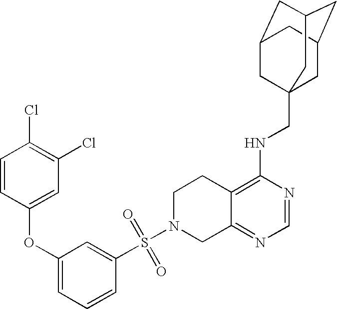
S(N1CC2=NC=NC(NCC34CC5CC(CC(C3)C5)C4)=C2CC1)(=O)(C1=CC(OC2=CC(Cl)=C(Cl)C=C2)=CC=C1)=O
